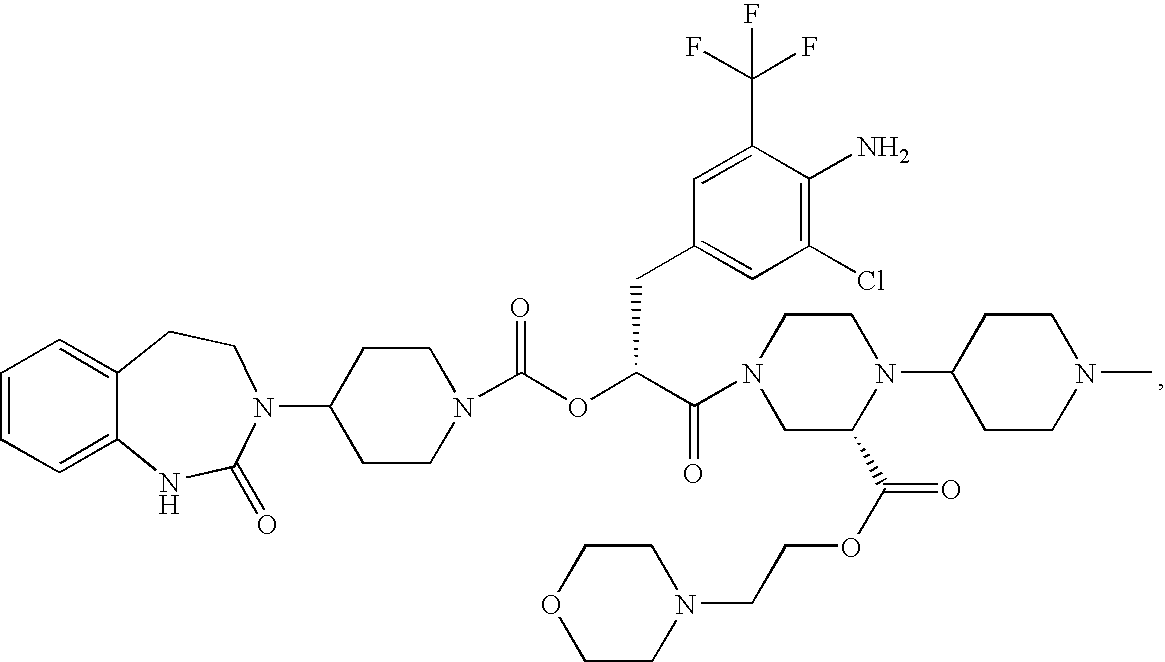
C1=CC=C2C(=C1)CCN(C1CCN(C(OC(C(=O)N3CC(C(OCCN4CCOCC4)=O)N(C4CCN(C)CC4)CC3)CC3=CC(Cl)=C(N)C(C(F)(F)F)=C3)=O)CC1)C(=O)N2
